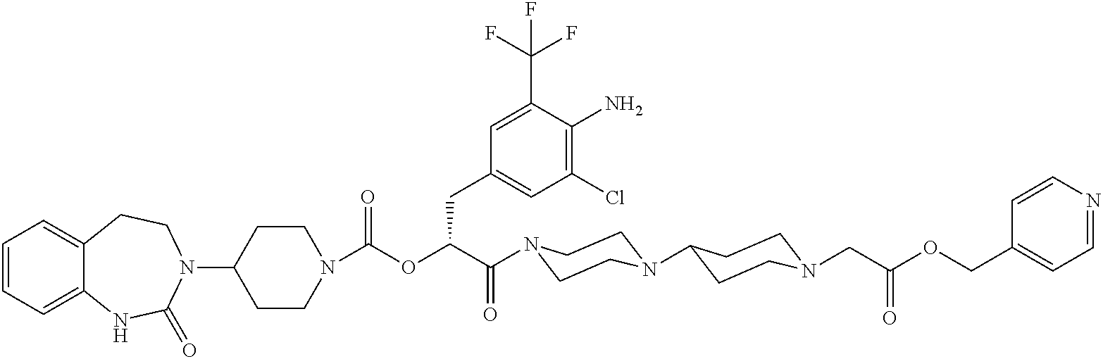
C1(N2CCC3=CC=CC=C3NC2=O)CCN(C(OC(C(=O)N2CCN(C3CCN(CC(OCC4=CC=NC=C4)=O)CC3)CC2)CC2=CC(Cl)=C(N)C(C(F)(F)F)=C2)=O)CC1
